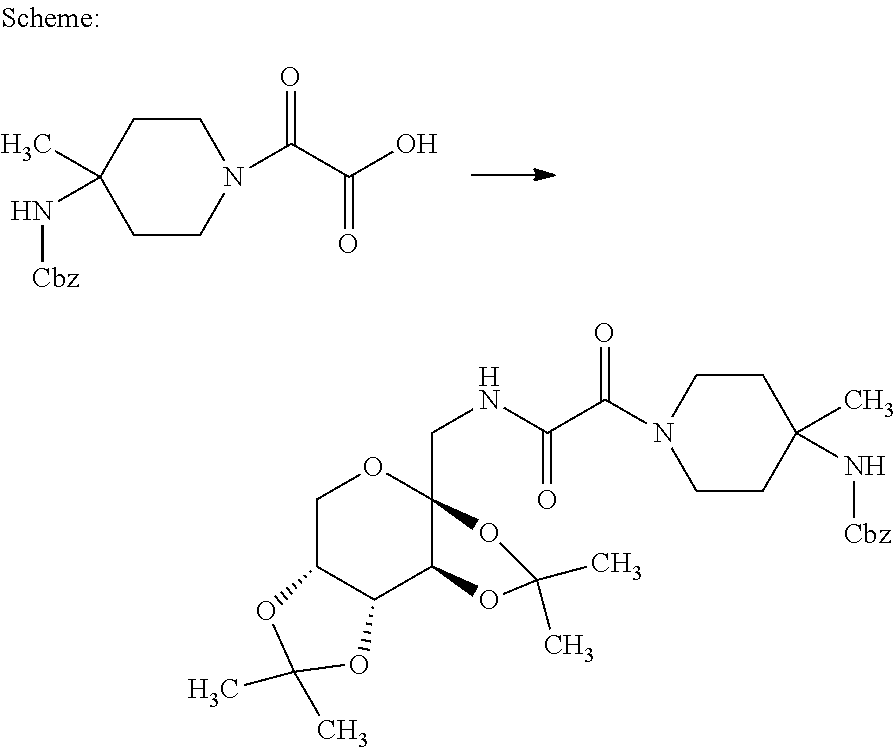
N1(C(C(O)=O)=O)CCC(N[Cbz])(C)CC1.C1C2C(C3C(CNC(C(=O)N4CCC(C)(N[Cbz])CC4)=O)(O1)OC(C)(C)O3)OC(C)(C)O2
